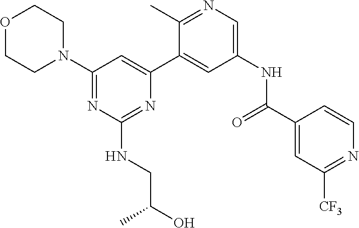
O1CCN(C2=NC(NCC(O)C)=NC(C3=CC(NC(C4=CC([CF3])=NC=C4)=O)=CN=C3C)=C2)CC1
